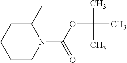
CC(C)(C)OC(N1CCCCC1C)=O
